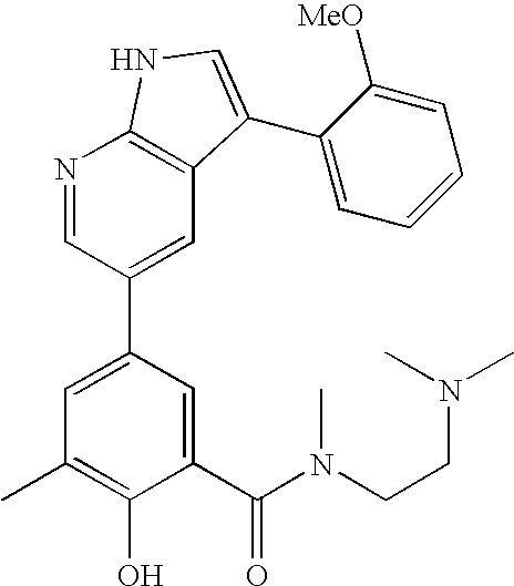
C1(C(N(CCN(C)C)C)=O)=CC(C2=CC3=C(N=C2)NC=C3C2=CC=CC=C2[MeO])=CC(C)=C1O
